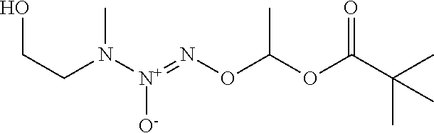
C(CN([N+](=NOC(OC(C(C)(C)C)=O)C)[O-])C)O
